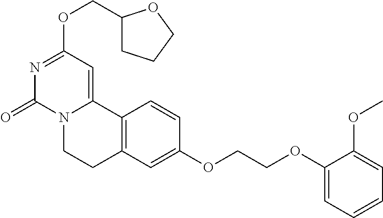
N1=C(OCC2CCCO2)C=C2N(C1=O)CCC1=C2C=CC(OCCOC2=CC=CC=C2OC)=C1
